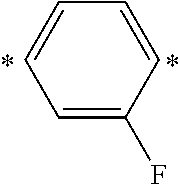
C1=C(F)C=CC=C1
